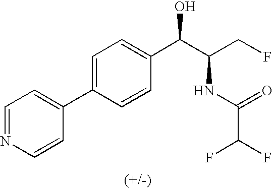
C1=C(C2=CC=NC=C2)C=CC(C(C(CF)NC(=O)C(F)F)O)=C1
